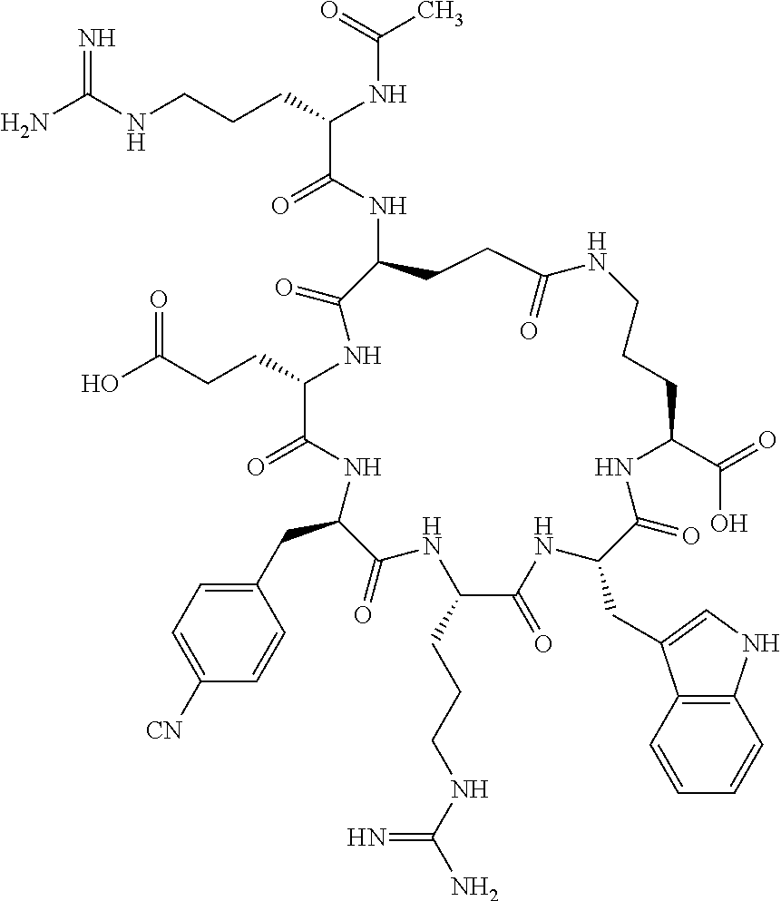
NC(NCCCC(NC(C)=O)C(=O)NC1CCC(=O)NCCCC(C(=O)O)NC(=O)C(CC2=CNC3=C2C=CC=C3)NC(=O)C(CCCNC(N)=N)NC(=O)C(CC2=CC=C([CN])C=C2)NC(=O)C(CCC(=O)O)NC1=O)=N
